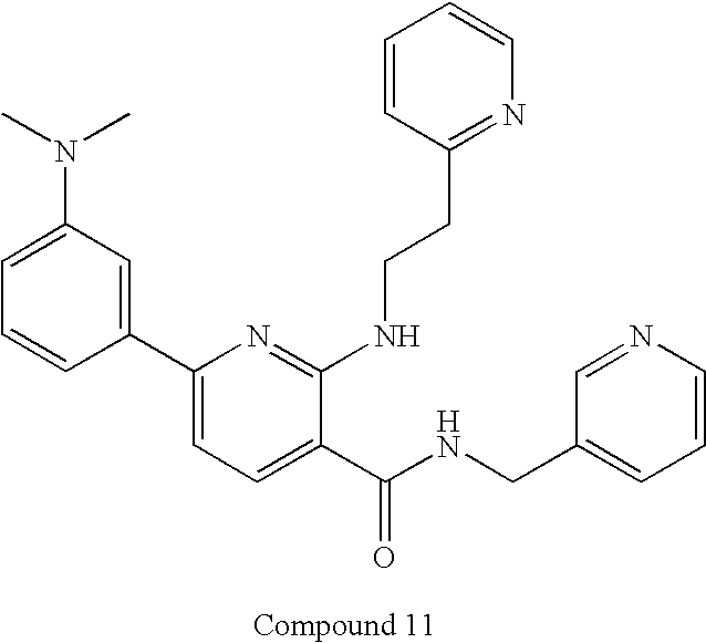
C1=C(N(C)C)C=C(C2=CC=C(C(NCC3=CC=CN=C3)=O)C(NCCC3=NC=CC=C3)=N2)C=C1
